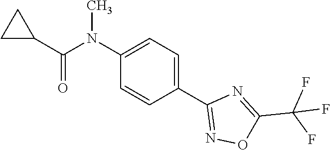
C1(N(C)C(C2CC2)=O)=CC=C(C2=NOC(C(F)(F)F)=N2)C=C1
